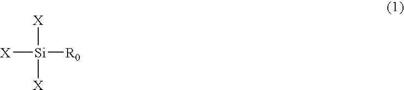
[X][Si]([X])([X])[R0]
